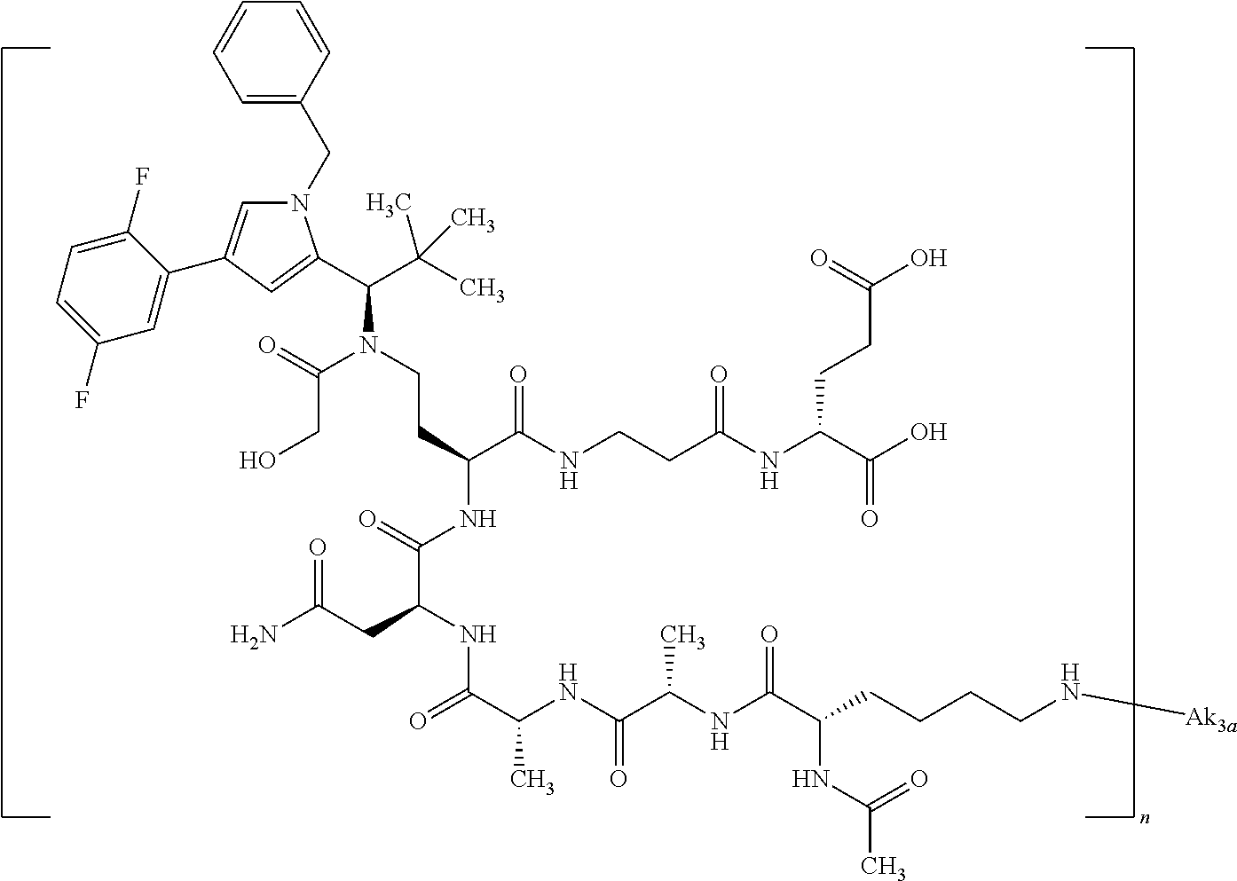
N1(CC2=CC=CC=C2)C=C(C2=CC(F)=CC=C2F)C=C1C(C(C)(C)C)N(CCC(NC(=O)C(CC(=O)N)NC(=O)C(C)NC(=O)C(C)NC(=O)C(NC(C)=O)CCCCN[Ak3a])C(NCCC(NC(C(O)=O)CCC(=O)O)=O)=O)C(=O)CO
